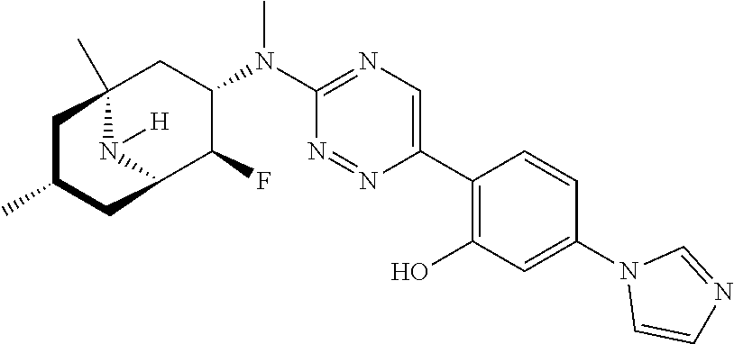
C12(C)CC(N(C3=NC=C(C4=C(O)C=C(N5C=CN=C5)C=C4)N=N3)C)C(F)C(N1[H])CC(C)C2
